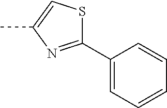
C1(C2=CC=CC=C2)=NC(C)=CS1
